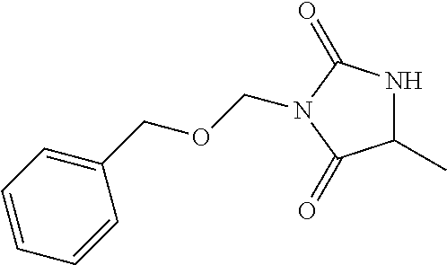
C1(C)NC(=O)N(COCC2=CC=CC=C2)C1=O
